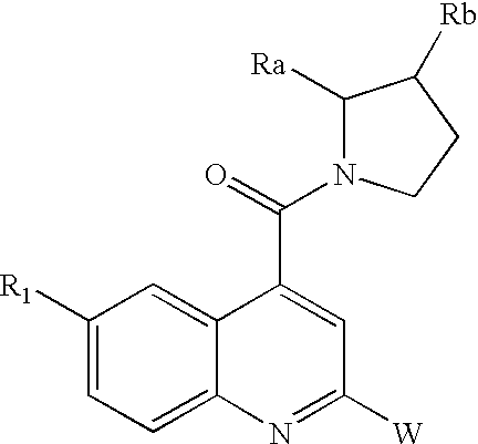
C12=CC([R1])=CC=C1N=C([W])C=C2C(=O)N1C([Ra])C([Rb])CC1
